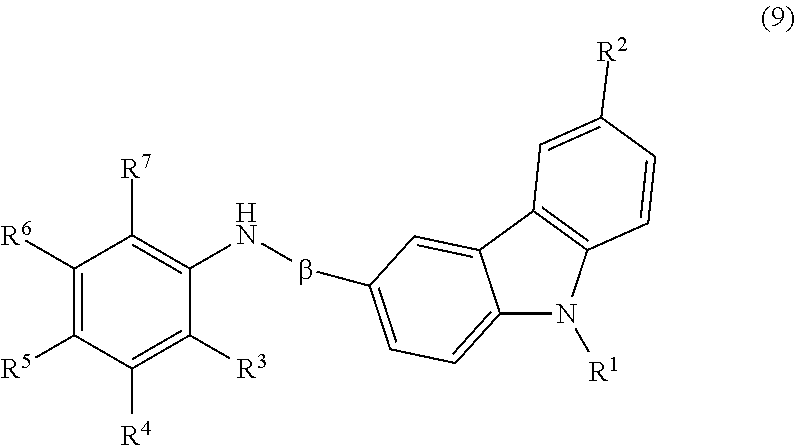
N(C1=C([R7])C([R6])=C([R5])C([R4])=C1[R3])bC1=CC=C2N([R1])C3=C(C2=C1)C=C([R2])C=C3
